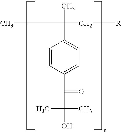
C1=CC(C(=O)C(C)(O)C)=CC=C1C(C)(C[R])C
